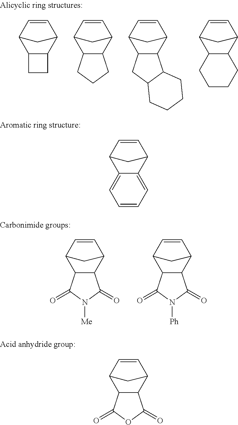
C12C(C3C=CC1C3)CC2.C12C(C3C=CC1C3)CCC2.C12C(C3C=CC1C3)C1C(C2)CCCC1.C12C(C3C=CC1C3)CCCC2.C1=C2C(=CC=C1)C1C=CC2C1.C12C(C3C=CC1C3)C(=O)N([Me])C2=O.C12C(C3C=CC1C3)C(=O)N([Ph])C2=O.C12C(C3C=CC1C3)C(=O)OC2=O
